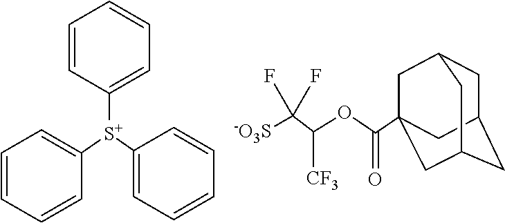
C1=CC=CC([S+](C2=CC=CC=C2)C2=CC=CC=C2)=C1.C(C(OC(C12CC3CC(CC(C1)C3)C2)=O)[CF3])(F)([-O3S])F
